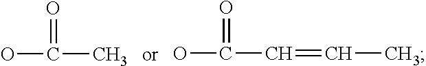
OC(=O)C.OC(=O)C=CC
